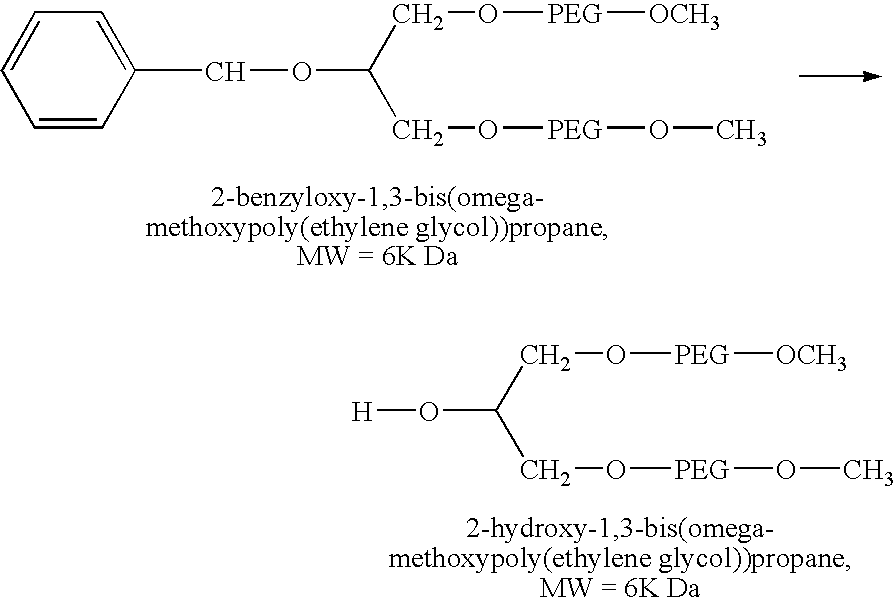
C(OC(CO[PEG]OC)CO[PEG][OCH3])C1=CC=CC=C1.[H]OC(CO[PEG]OC)CO[PEG][OCH3]
